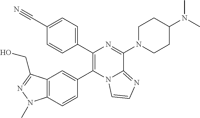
C12=C(C=CC(C3=C(C4=CC=C(C#N)C=C4)N=C(N4CCC(N(C)C)CC4)C4=NC=CN34)=C1)N(C)N=C2CO
